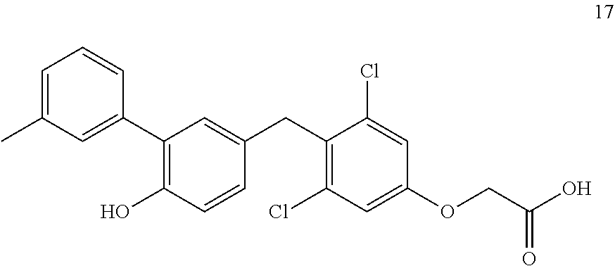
C1=C(C)C=C(C2=C(O)C=CC(CC3=C(Cl)C=C(OCC(O)=O)C=C3Cl)=C2)C=C1
